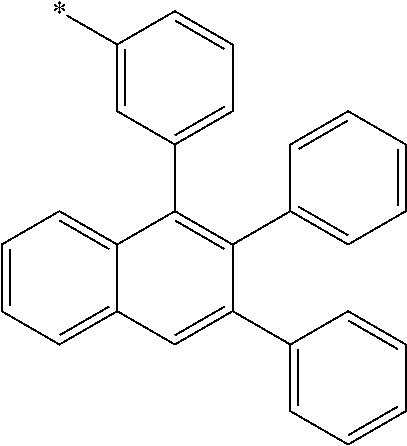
C1=CC=C2C(=C1)C(C1=CC=CC(*)=C1)=C(C1=CC=CC=C1)C(C1=CC=CC=C1)=C2
